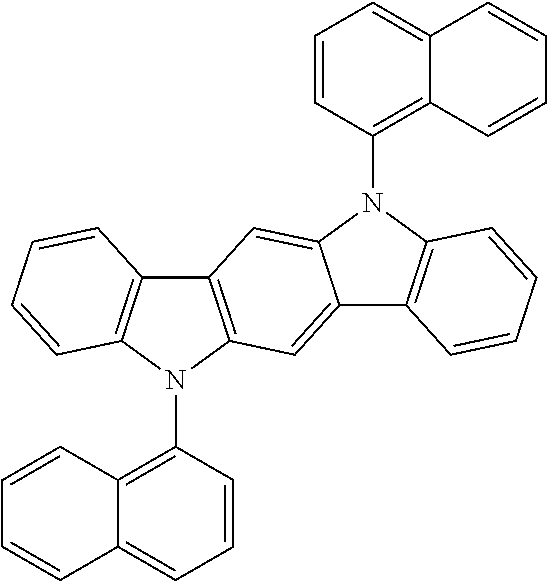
C12=C(N(C3=C4C(=CC=C3)C=CC=C4)C3=C1C=CC=C3)C=C1C(=C2)N(C2=C3C(=CC=C2)C=CC=C3)C2=C1C=CC=C2
